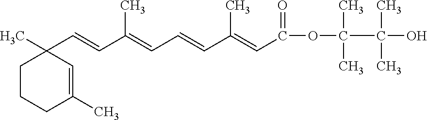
C1(C=CC(=CC=CC(=CC(=O)OC(C(O)(C)C)(C)C)C)C)(C)CCCC(C)=C1
